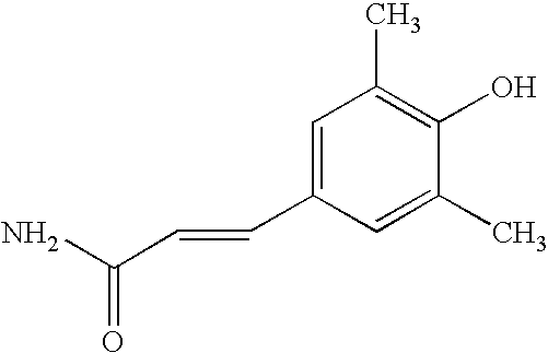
NC(C=CC1=CC(C)=C(O)C(C)=C1)=O
